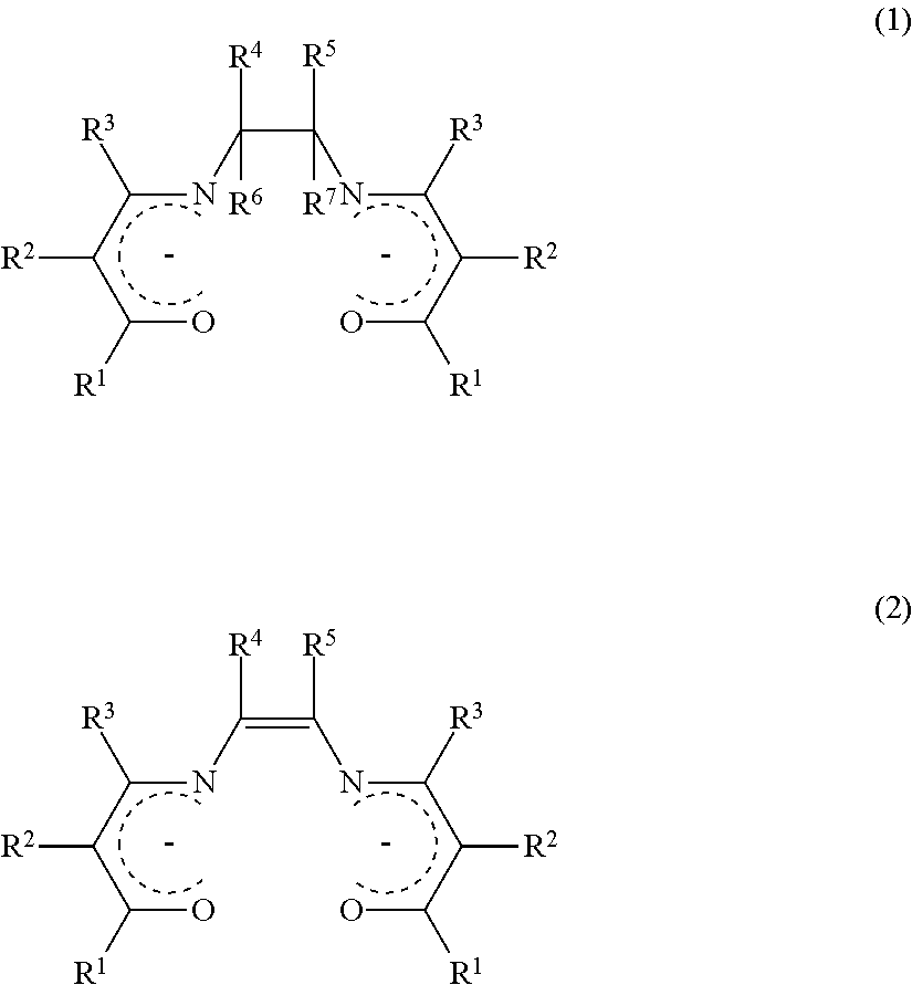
c(c(o)[R1])(c([R3])nC(C([R5])(nc(c(c(o)[R1])[R2])[R3])[R7])([R4])[R6])[R2].c(c(o)[R1])(c([R3])nC(=C([R5])nc(c(c(o)[R1])[R2])[R3])[R4])[R2]
